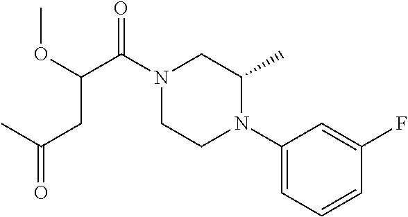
C1(N2CCN(C(C(OC)CC(=O)C)=O)CC2C)=CC=CC(F)=C1
